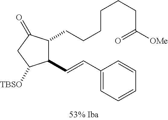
C1(C=CC2=CC=CC=C2)C(CCCCCCC([OMe])=O)C(=O)CC1[TBSO]
